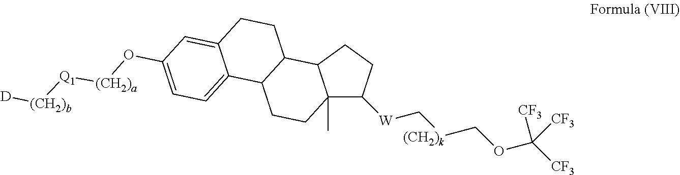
C12(C)C([W]C[(CH2)k]COC([CF3])([CF3])[CF3])CCC1C1C(CC2)C2=CC=C(O[(CH2)a][Q1][(CH2)b][D])C=C2CC1
